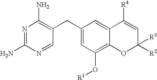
N1=C(N)N=CC(CC2=CC(O[R1])=C3C(=C2)C([R4])=CC([R3])([R2])O3)=C1N
